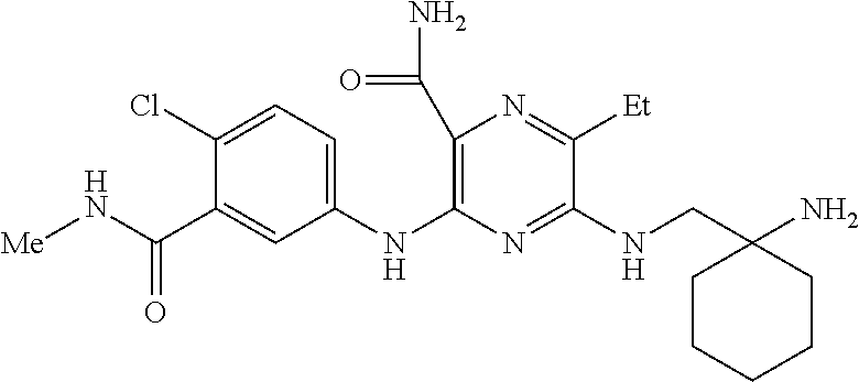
N(C1=NC(NC2=CC=C(Cl)C(C(N[Me])=O)=C2)=C(C(N)=O)N=C1[Et])CC1(N)CCCCC1
